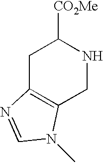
C1C2=C(CNC1[CO2Me])N(C)C=N2
